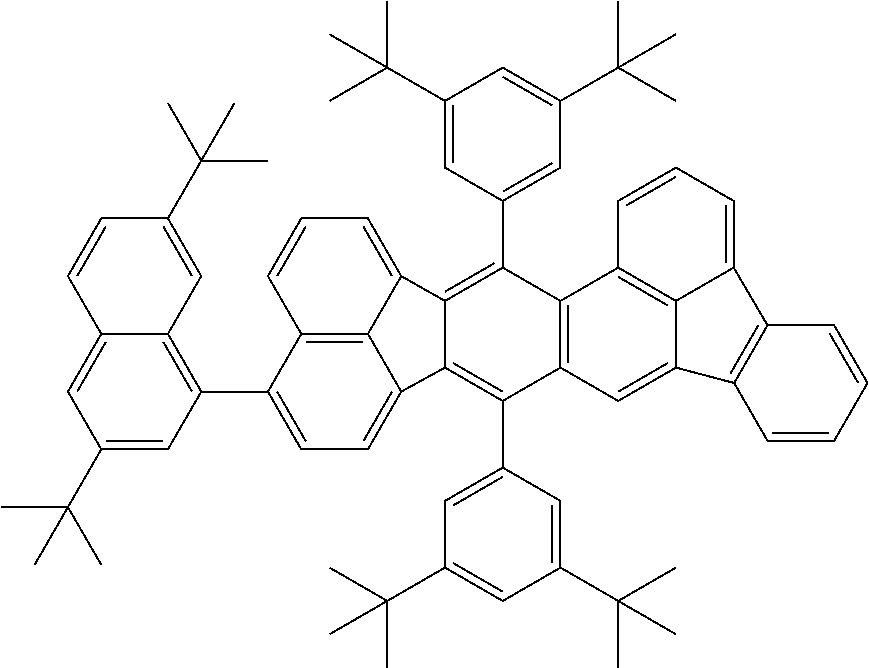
C1(C(C)(C)C)=CC(C2=CC=C3C4=C2C=CC=C4C2=C(C4=CC(C(C)(C)C)=CC(C(C)(C)C)=C4)C4=C(C(C5=CC(C(C)(C)C)=CC(C(C)(C)C)=C5)=C32)C=C2C3=C4C=CC=C3C3=C2C=CC=C3)=C2C(=C1)C=CC(C(C)(C)C)=C2
